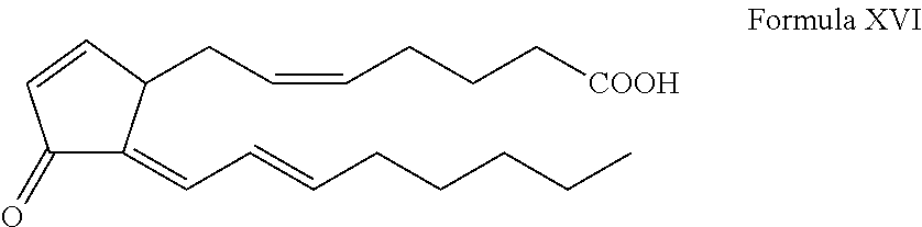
C1(=O)C(=CC=CCCCCC)C(CC=CCCC[COOH])C=C1
